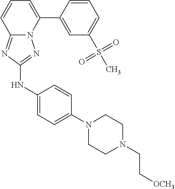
C12=NC(NC3=CC=C(N4CCN(CC[OCH3])CC4)C=C3)=NN1C(C1=CC(S(C)(=O)=O)=CC=C1)=CC=C2
